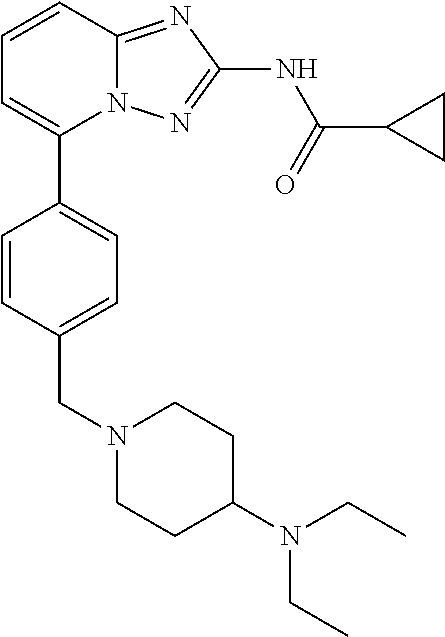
C1=CC2=NC(NC(=O)C3CC3)=NN2C(C2=CC=C(CN3CCC(N(CC)CC)CC3)C=C2)=C1
